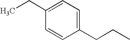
C1=CC(CCC)=CC=C1CC
